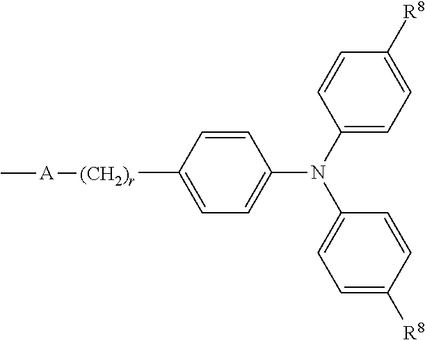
C1=C([(CH2)r][A]C)C=CC(N(C2=CC=C([R8])C=C2)C2=CC=C([R8])C=C2)=C1
